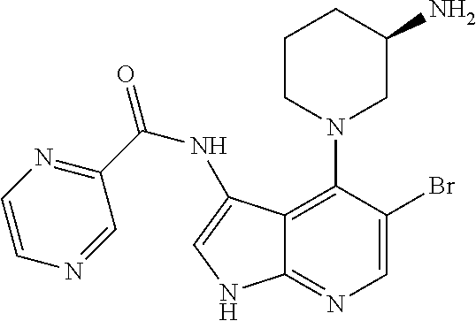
C12=C(N3CC(N)CCC3)C(Br)=CN=C1NC=C2NC(=O)C1=NC=CN=C1
